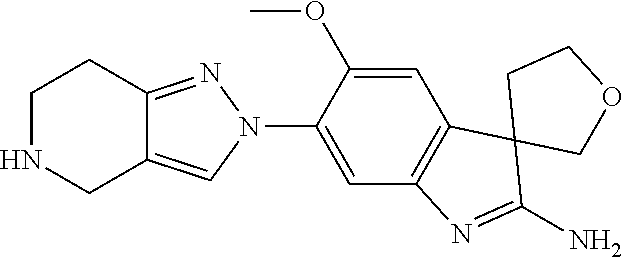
C12=C(C=C(N3C=C4C(=N3)CCNC4)C(OC)=C1)N=C(N)C21COCC1
